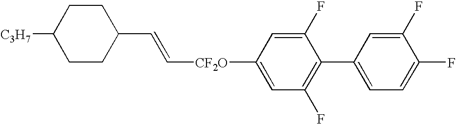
C1CC(C=C[CF2O]C2=CC(F)=C(C3=CC=C(F)C(F)=C3)C(F)=C2)CCC1[C3H7]
